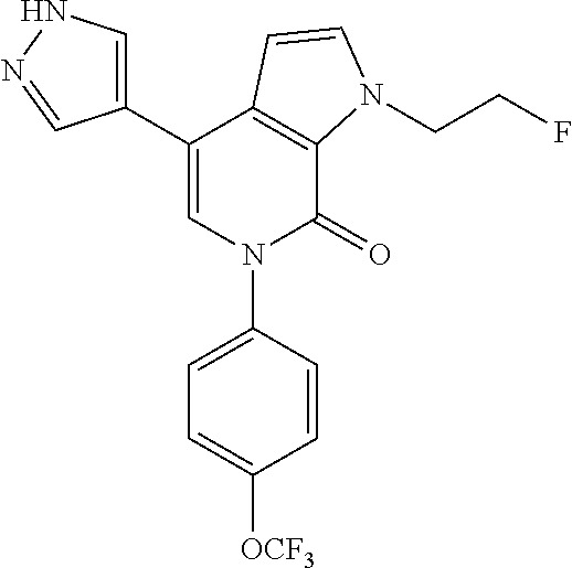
C1(C2=CNN=C2)=CN(C2=CC=C([OCF3])C=C2)C(=O)C2=C1C=CN2CCF
